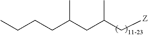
C(C(C[Z])C)C(CCCC)C
